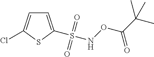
C1=C(Cl)SC(S(NOC(C(C)(C)C)=O)(=O)=O)=C1
